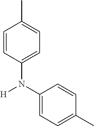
C1=CC(C)=CC=C1N([H])C1=CC=C(C)C=C1
